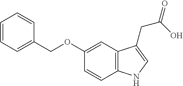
C1=CC2=C(C=C1OCC1=CC=CC=C1)C(CC(=O)O)=CN2
